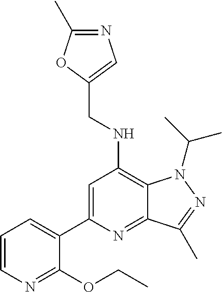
C1=CN=C(OCC)C(C2=CC(NCC3=CN=C(C)O3)=C3C(=N2)C(C)=NN3C(C)C)=C1
